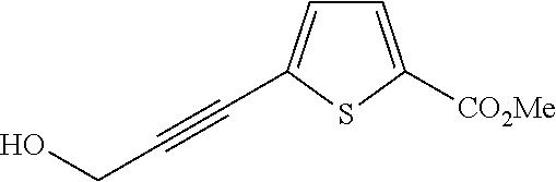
C(C#CC1=CC=C([CO2Me])S1)O
